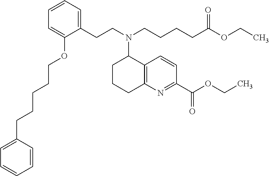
C(COC1=CC=CC=C1CCN(C1CCCC2=C1C=CC(C(OCC)=O)=N2)CCCCC(OCC)=O)CCCC1=CC=CC=C1
